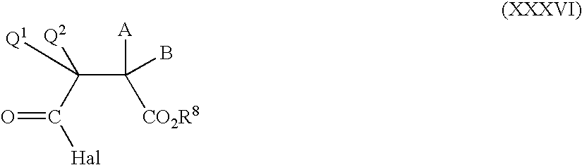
O=C(C(C(B)([CO2R8])[A])([Q2])[Q1])[Hal]
